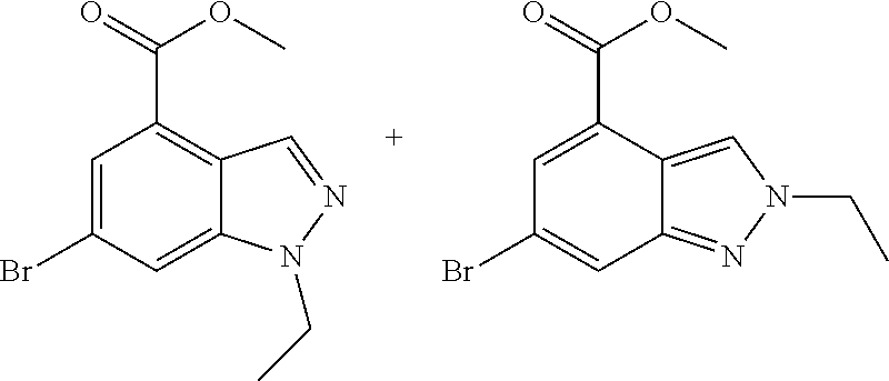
C1=C(Br)C=C2C(=C1C(=O)OC)C=NN2CC.C1=C(C(=O)OC)C2=CN(CC)N=C2C=C1Br
